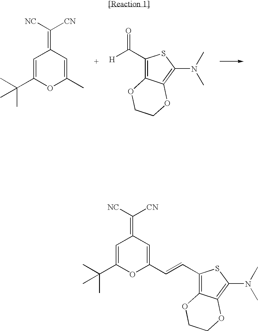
C1=C(C(C)(C)C)OC(C)=CC1=C([NC])[CN].C1(C([H])=O)=C2C(=C(N(C)C)S1)OCCO2.C1=C(C(C)(C)C)OC(C=CC2=C3C(=C(N(C)C)S2)OCCO3)=CC1=C([NC])[CN]
